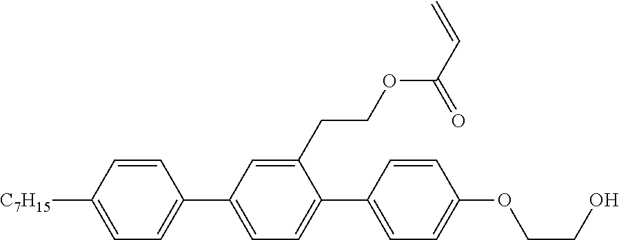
C1=CC([C7H15])=CC=C1C1=CC=C(C2=CC=C(OCCO)C=C2)C(CCOC(C=C)=O)=C1
